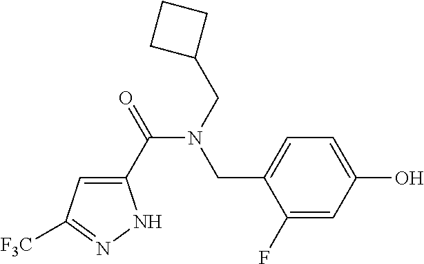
C1(C(=O)N(CC2CCC2)CC2=CC=C(O)C=C2F)=CC([F3C])=NN1
